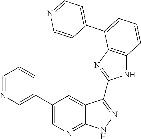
C1=C(C2=CC=CC3=C2N=C(C2=NNC4=NC=C(C5=CN=CC=C5)C=C42)N3)C=CN=C1
